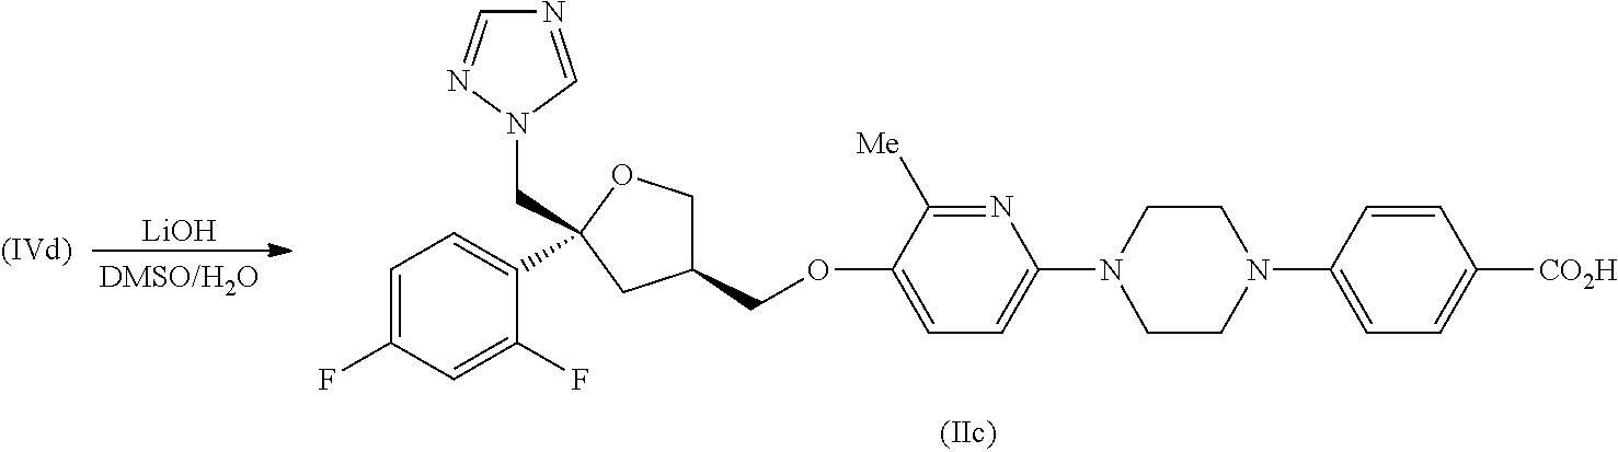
[LiOH].N1=CN(CC2(C3=CC=C(F)C=C3F)CC(COC3=CC=C(N4CCN(C5=CC=C([CO2H])C=C5)CC4)N=C3[Me])CO2)N=C1
